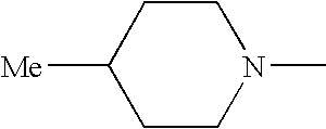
C1([Me])CCN(C)CC1
